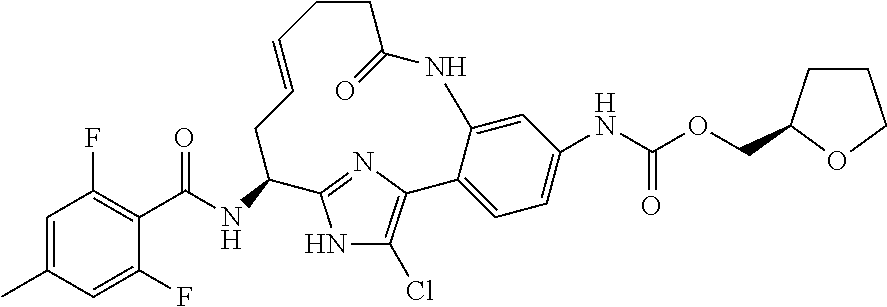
C1=C(C)C=C(F)C(C(NC2CC=CCCC(=O)NC3=CC(NC(=O)OCC4CCCO4)=CC=C3C3=C(Cl)NC2=N3)=O)=C1F
